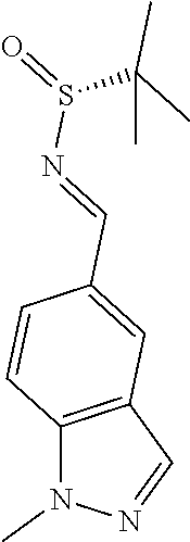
C12=C(C=NN1C)C=C(C=NS(=O)C(C)(C)C)C=C2
